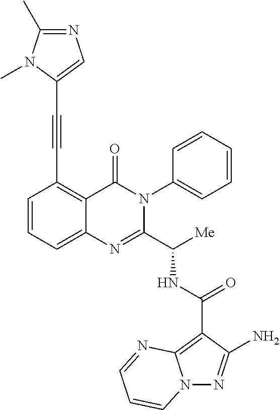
N(C(C1=NC2=CC=CC(C#CC3=CN=C(C)N3C)=C2C(=O)N1C1=CC=CC=C1)[Me])C(C1=C2N(N=C1N)C=CC=N2)=O
